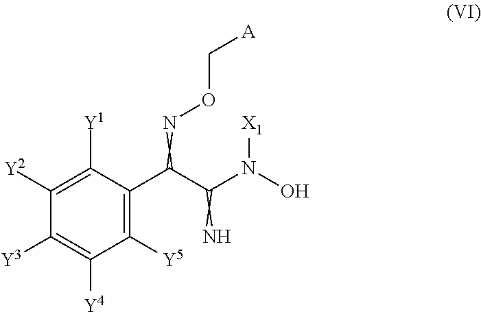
C1([Y1])=C([Y2])C([Y3])=C([Y4])C([Y5])=C1C(=NOC[A])C(N(O)[X1])=N
